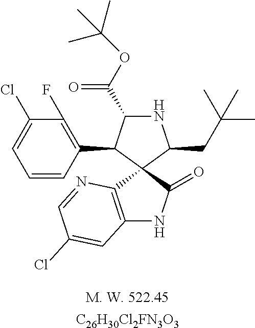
C1(Cl)=CC=CC(C2C(C(=O)OC(C)(C)C)NC(CC(C)(C)C)C23C2=C(NC3=O)C=C(Cl)C=N2)=C1F.[C26H30Cl2FN3O3]
